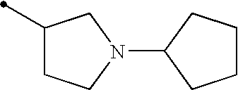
C1(C)CCN(C2CCCC2)C1
